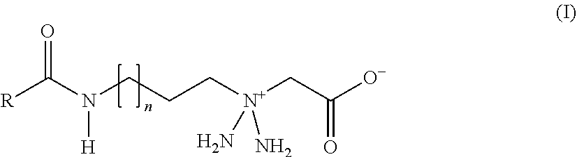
O=C(N(CCC[N+](CC([O-])=O)(N)N)[H])[R]
